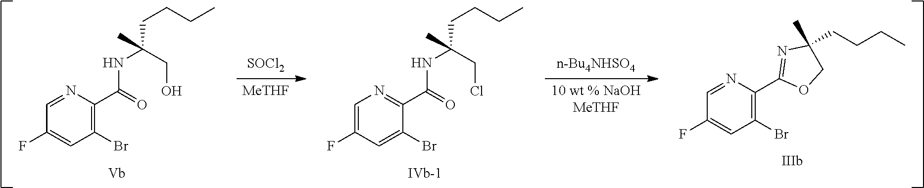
[SOCl2].[MeTHF].[n-Bu4NHSO4].[10 wt % NaOHMeTHF].C1(F)=CC(Br)=C(C2=NC(C)(CCCC)CO2)N=C1.C1(F)=CN=C(C(NC(CCCC)(CCl)C)=O)C(Br)=C1.C1(F)=CC(Br)=C(C(NC(CCCC)(CO)C)=O)N=C1
